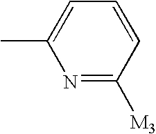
CC1=CC=CC([M3])=N1
